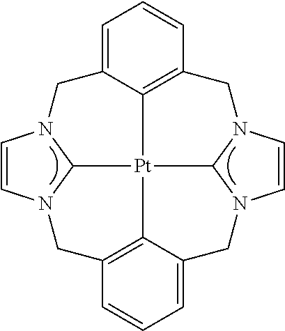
C1=CN2C3N1CC1=CC=CC4=C1[Pt]31C3=C(C2)C=CC=C3CN2C=CN(C21)C4
